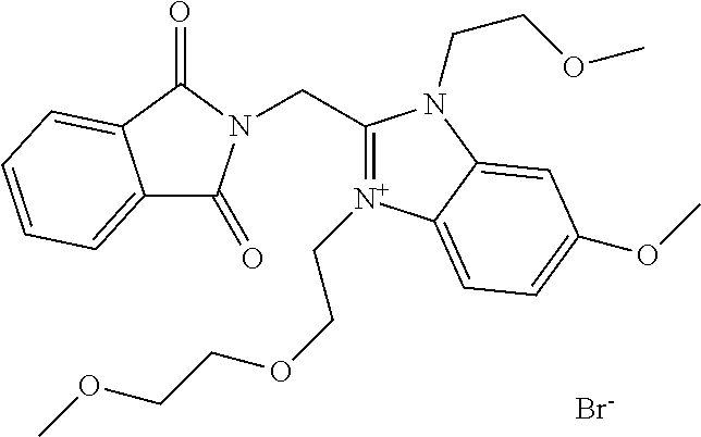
C1(CN2C(=O)C3=CC=CC=C3C2=O)=[N+](CCOCCOC)C2=CC=C(OC)C=C2N1CCOC.[Br-]
